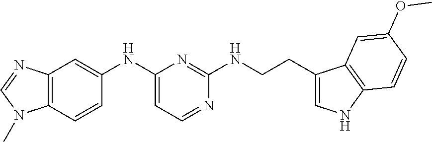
C12=C(C=CC(NC3=CC=NC(NCCC4=CNC5=C4C=C(OC)C=C5)=N3)=C1)N(C)C=N2
